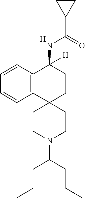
[H].C12=C(C=CC=C1)C(NC(C1CC1)=O)([H])CCC21CCN(C(CCC)CCC)CC1
